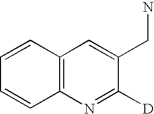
C12=C(N=C([D])C(CN)=C1)C=CC=C2
